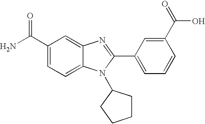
NC(C1=CC=C2C(=C1)N=C(C1=CC=CC(C(=O)O)=C1)N2C1CCCC1)=O
